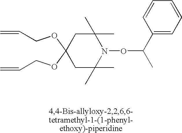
C(OC1(OCC=C)CC(C)(C)N(OC(C)C2=CC=CC=C2)C(C)(C)C1)C=C
